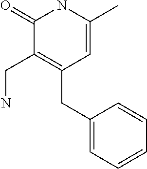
C1=C(C)NC(=O)C(CN)=C1CC1=CC=CC=C1
